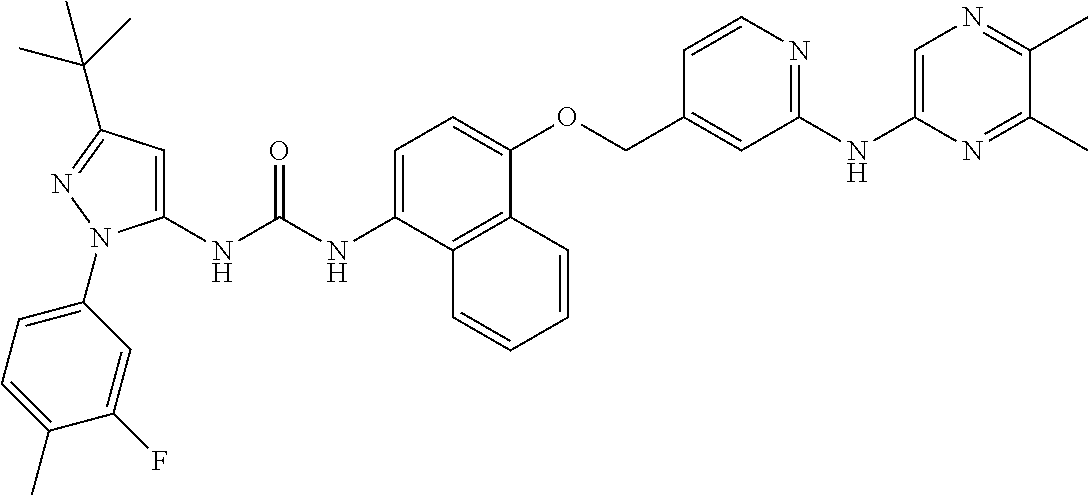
N(C(NC1=CC(C(C)(C)C)=NN1C1=CC=C(C)C(F)=C1)=O)C1=CC=C(OCC2=CC(NC3=CN=C(C)C(C)=N3)=NC=C2)C2=C1C=CC=C2
